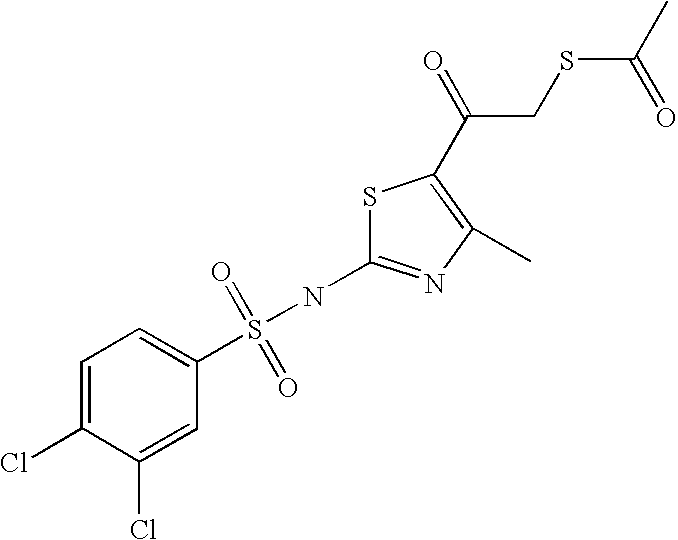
C1=C(Cl)C(Cl)=CC(S(NC2=NC(C)=C(C(CSC(C)=O)=O)S2)(=O)=O)=C1
